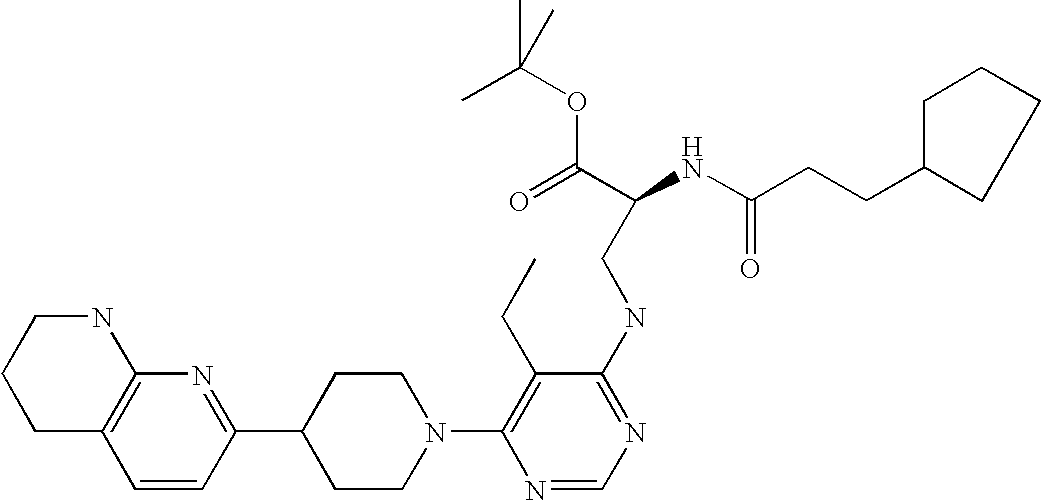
C1=CC(C2CCN(C3=C(CC)C(NCC(NC(CCC4CCCC4)=O)C(=O)OC(C)(C)C)=NC=N3)CC2)=NC2=C1CCCN2
